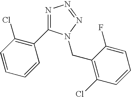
N1=C(C2=C(Cl)C=CC=C2)N(CC2=C(Cl)C=CC=C2F)N=N1
